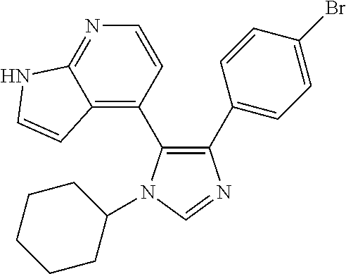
C1(C2=CC=C(Br)C=C2)=C(C2=C3C(=NC=C2)NC=C3)N(C2CCCCC2)C=N1
